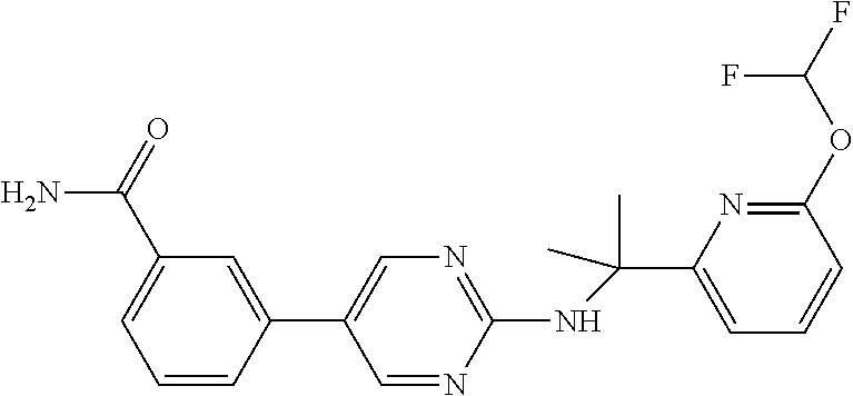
N(C1=NC=C(C2=CC(C(N)=O)=CC=C2)C=N1)C(C1=CC=CC(OC(F)F)=N1)(C)C
